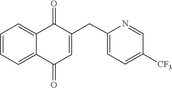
C1=CC=C2C(=O)C(CC3=CC=C([CF3])C=N3)=CC(=O)C2=C1
